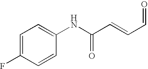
C1=C(F)C=CC(NC(C=CC=O)=O)=C1
